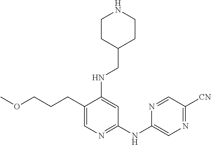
C1(CCCOC)=CN=C(NC2=CN=C([CN])C=N2)C=C1NCC1CCNCC1
